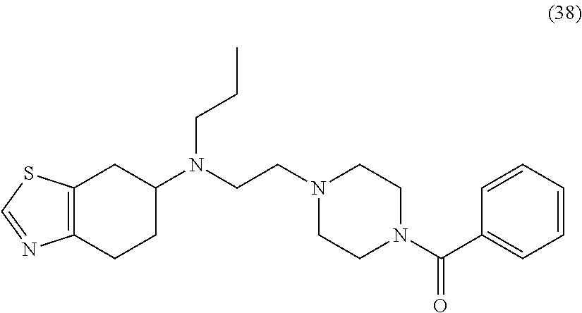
C12=C(CCC(N(CCN3CCN(C(C4=CC=CC=C4)=O)CC3)CCC)C1)N=CS2
